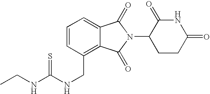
C1=CC=C2C(=C1CNC(NCC)=S)C(=O)N(C1CCC(=O)NC1=O)C2=O
